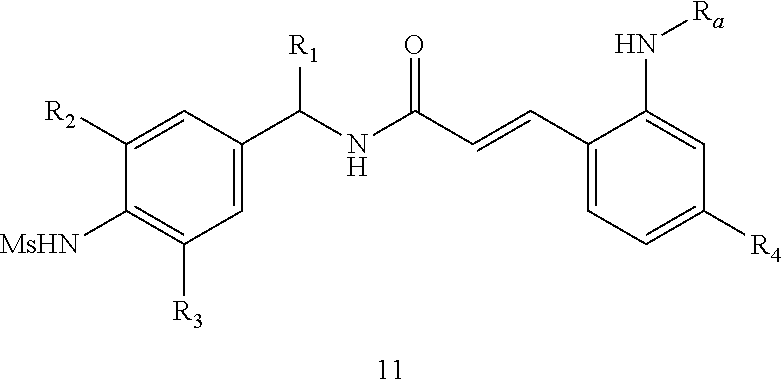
C1([MsHN])=C([R3])C=C(C(NC(C=CC2=CC=C([R4])C=C2N[Ra])=O)[R1])C=C1[R2]
